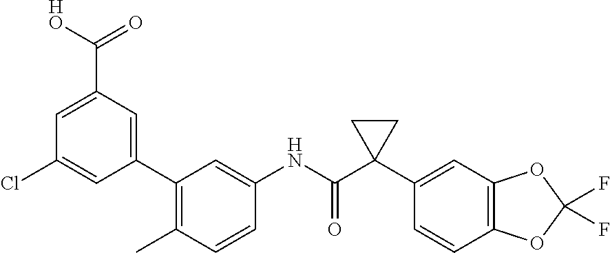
C1(C)=C(C2=CC(C([HO])=O)=CC(Cl)=C2)C=C(NC(C2(C3=CC4=C(C=C3)OC(F)(F)O4)CC2)=O)C=C1
